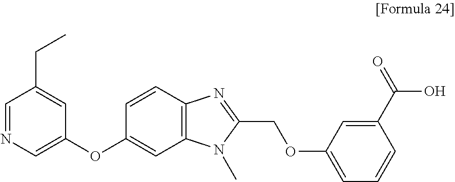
C1=C(OC2=CC3=C(C=C2)N=C(COC2=CC=CC(C(=O)O)=C2)N3C)C=C(CC)C=N1
